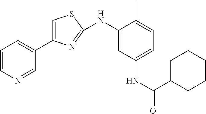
N(C1=CC(NC(=O)C2CCCCC2)=CC=C1C)C1=NC(C2=CC=CN=C2)=CS1
